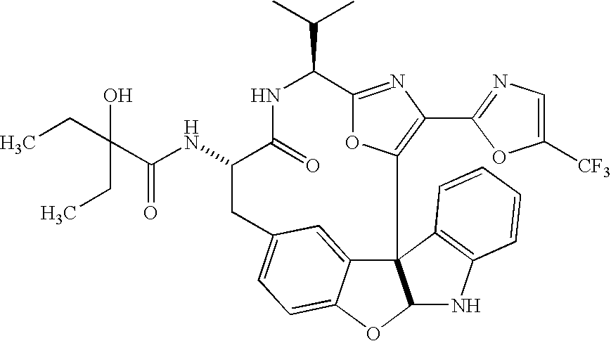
C123C4=CC(=CC=C4OC1NC1=C2C=CC=C1)CC(NC(=O)C(CC)(CC)O)C(=O)NC(C(C)C)C1=NC(C2=NC=C([CF3])O2)=C3O1
